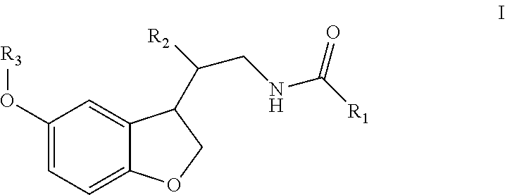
C1(O[R3])=CC=C2C(=C1)C(C([R2])CNC([R1])=O)CO2
